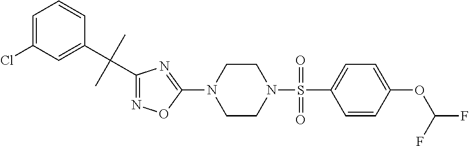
N1=C(C(C2=CC(Cl)=CC=C2)(C)C)N=C(N2CCN(S(=O)(C3=CC=C(OC(F)F)C=C3)=O)CC2)O1
